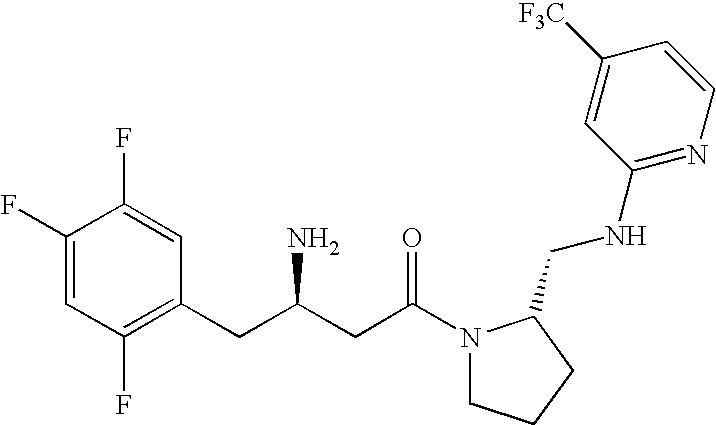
C1(F)=CC(F)=C(CC(N)CC(=O)N2CCCC2CNC2=NC=CC([CF3])=C2)C=C1F
